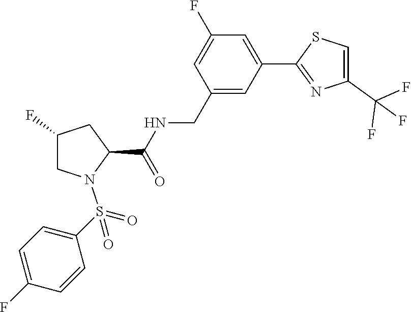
C(C1=CC(C2=NC(C(F)(F)F)=CS2)=CC(F)=C1)NC(C1CC(F)CN1S(=O)(=O)C1=CC=C(F)C=C1)=O
